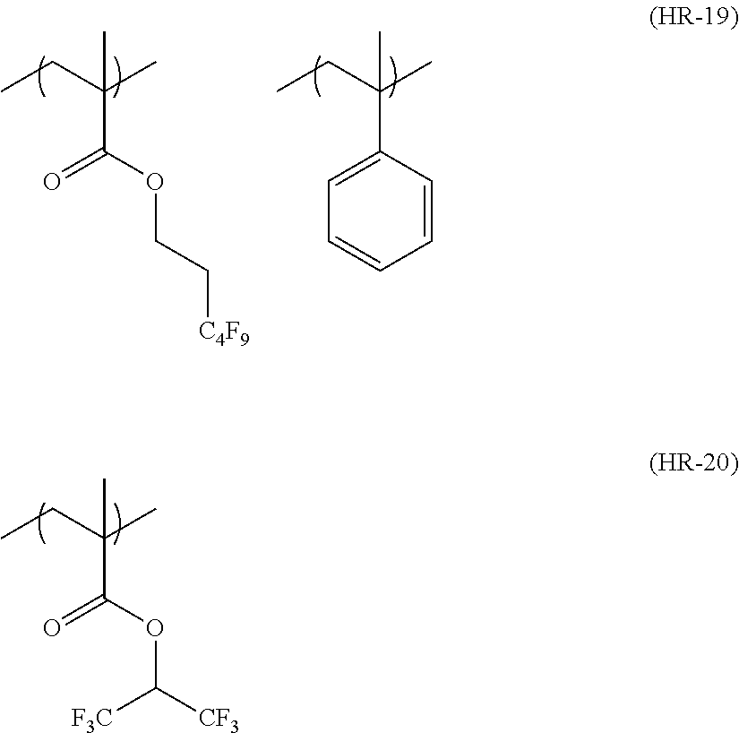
CCC(C)(C)C(=O)OC([CF3])[F3C].CCC(C)(C)C(=O)OCC[C4F9].CCC(C)(C)C1=CC=CC=C1
